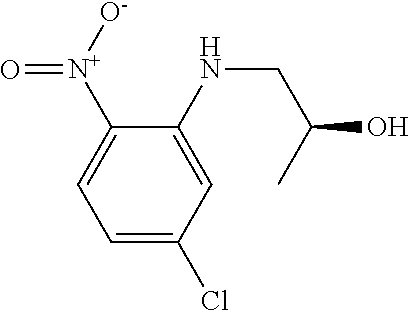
O=[N+]([O-])C1=CC=C(Cl)C=C1NCC(O)C
